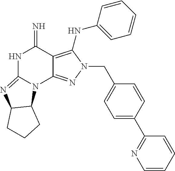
N1C2=NC3C(N2C2=NN(CC4=CC=C(C5=NC=CC=C5)C=C4)C(NC4=CC=CC=C4)=C2C1=N)CCC3
